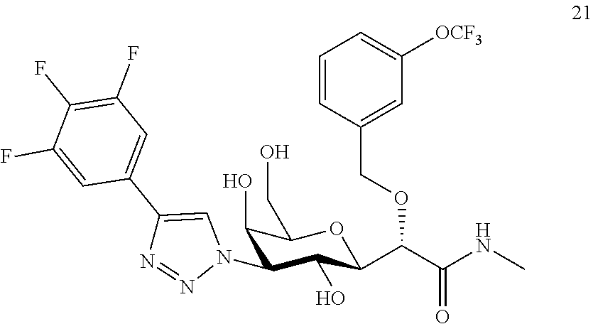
C1(O)C(N2N=NC(C3=CC(F)=C(F)C(F)=C3)=C2)C(O)C(C(C(NC)=O)OCC2=CC([OCF3])=CC=C2)OC1CO
